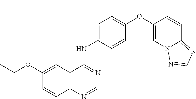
C1(OCC)=CC2=C(C=C1)N=CN=C2NC1=CC(C)=C(OC2=CN3C(=NC=N3)C=C2)C=C1
